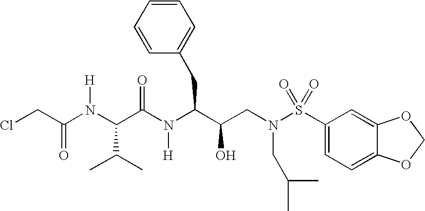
ClCC(N(C(C(N(C(C(CN(S(C1=CC=C2C(=C1)OCO2)(=O)=O)CC(C)C)O)CC1=CC=CC=C1)[H])=O)C(C)C)[H])=O
